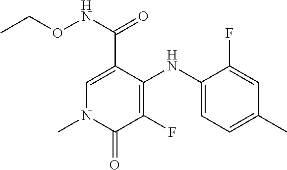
C1=C(C(NOCC)=O)C(NC2=CC=C(C)C=C2F)=C(F)C(=O)N1C
